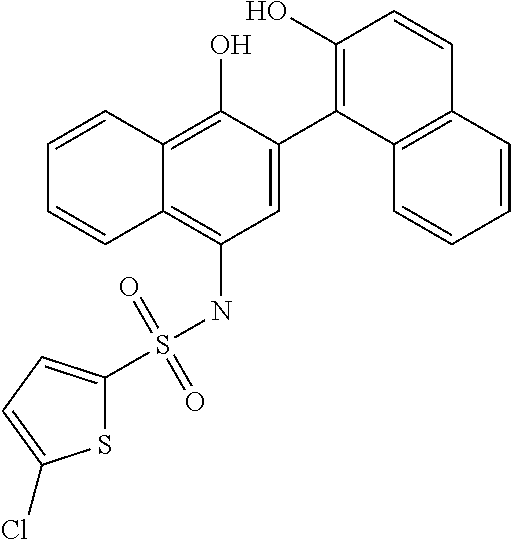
C1=C(C2=C(O)C=CC3=C2C=CC=C3)C(O)=C2C(=C1NS(C1=CC=C(Cl)S1)(=O)=O)C=CC=C2
